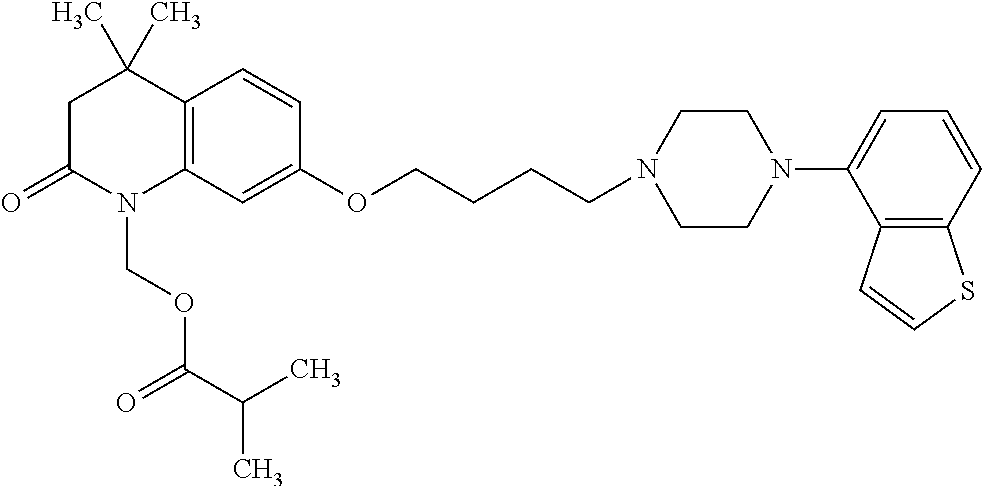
C1C(=O)N(COC(=O)C(C)C)C2=C(C1(C)C)C=CC(OCCCCN1CCN(C3=CC=CC4=C3C=CS4)CC1)=C2
